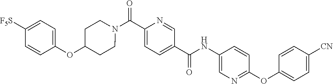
N(C(C1=CC=C(C(=O)N2CCC(OC3=CC=C([SF5])C=C3)CC2)N=C1)=O)C1=CN=C(OC2=CC=C([CN])C=C2)C=C1
